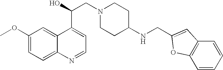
C1(OC)=CC=C2C(=C1)C(C(CN1CCC(NCC3=CC4=C(C=CC=C4)O3)CC1)O)=CC=N2
